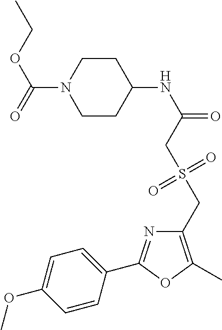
C1=C(OC)C=CC(C2=NC(CS(CC(NC3CCN(C(=O)OCC)CC3)=O)(=O)=O)=C(C)O2)=C1
